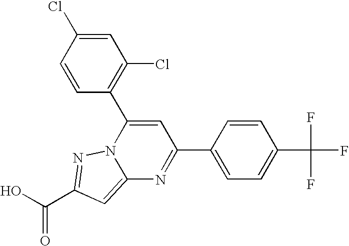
O=C(O)C1=NN2C(=C1)N=C(C1=CC=C(C(F)(F)F)C=C1)C=C2C1=C(Cl)C=C(Cl)C=C1
